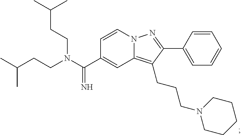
N12C(=C(CCCN3CCCCC3)C(C3=CC=CC=C3)=N1)C=C(C(N(CCC(C)C)CCC(C)C)=N)C=C2
